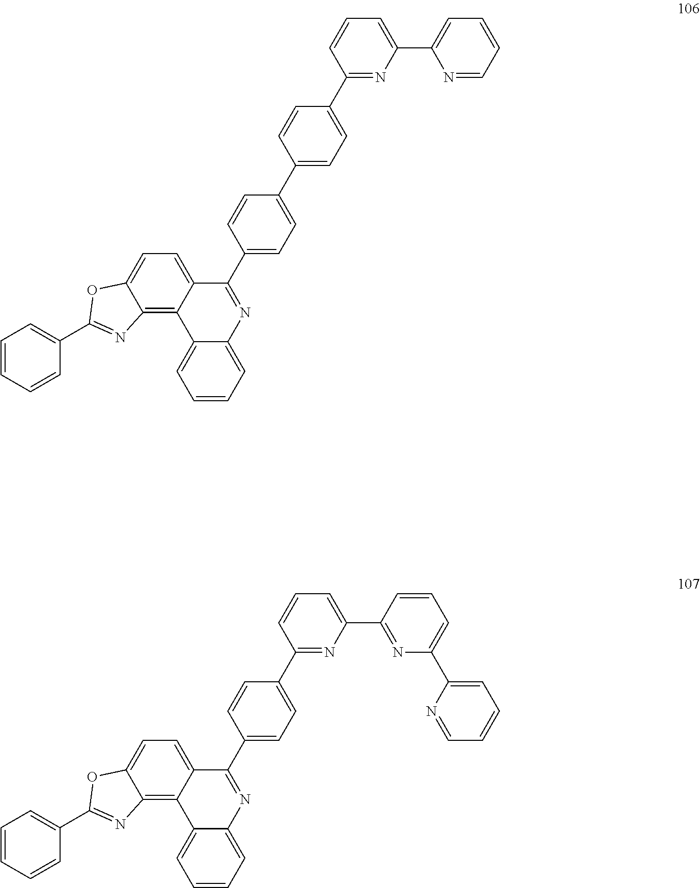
C12=C3C(=CC=C1OC(C1=CC=CC=C1)=N2)C(C1=CC=C(C2=CC=C(C4=NC(C5=CC=CC=N5)=CC=C4)C=C2)C=C1)=NC1=CC=CC=C31.C12=C3C(=CC=C1OC(C1=CC=CC=C1)=N2)C(C1=CC=C(C2=NC(C4=NC(C5=CC=CC=N5)=CC=C4)=CC=C2)C=C1)=NC1=CC=CC=C31
